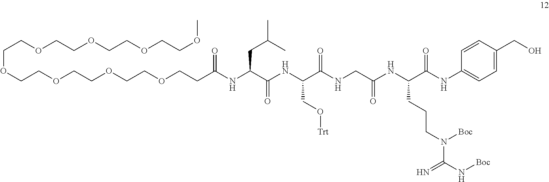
C(COCCOCCOCCOC)OCCOCCOCCOCCC(NC(C(NC(C(NCC(NC(C(NC1=CC=C(CO)C=C1)=O)CCCN(C(N[Boc])=N)[Boc])=O)=O)CO[Trt])=O)CC(C)C)=O
